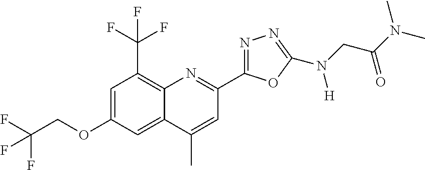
C1=C(OCC(F)(F)F)C=C2C(=C1C(F)(F)F)N=C(C1=NN=C(N(CC(N(C)C)=O)[H])O1)C=C2C
